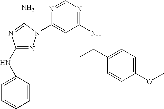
N1=C(NC2=CC=CC=C2)N=C(N)N1C1=CC(NC(C2=CC=C(OC)C=C2)C)=NC=N1
